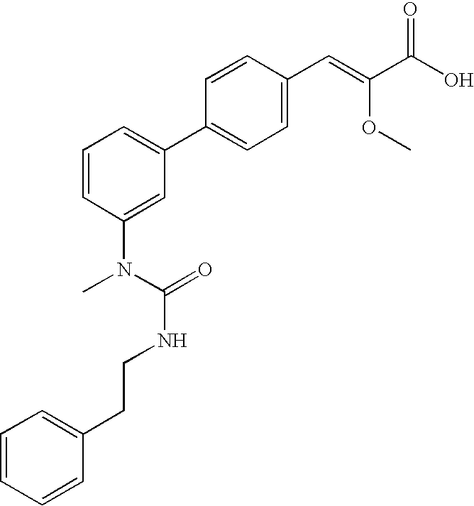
C1=CC(N(C(=O)NCCC2=CC=CC=C2)C)=CC(C2=CC=C(C=C(OC)C(O)=O)C=C2)=C1
